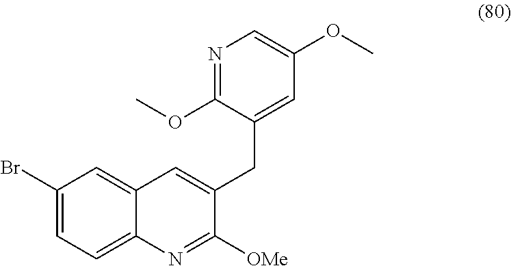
C1(OC)=NC=C(OC)C=C1CC1=CC2=CC(Br)=CC=C2N=C1[OMe]
